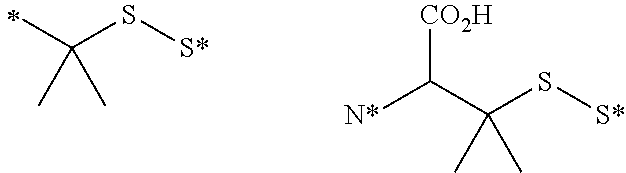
C(S[S*])(C)(C)C.C(S[S*])(C)(C)C([N*])[CO2H]
